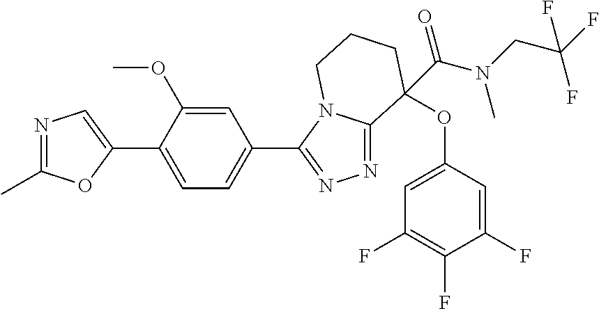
N1=C(C)OC(C2=CC=C(C3=NN=C4N3CCCC4(C(=O)N(CC(F)(F)F)C)OC3=CC(F)=C(F)C(F)=C3)C=C2OC)=C1
